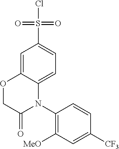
C1=C2C(=CC=C1S(=O)(=O)Cl)N(C1=C([MeO])C=C([CF3])C=C1)C(=O)CO2
